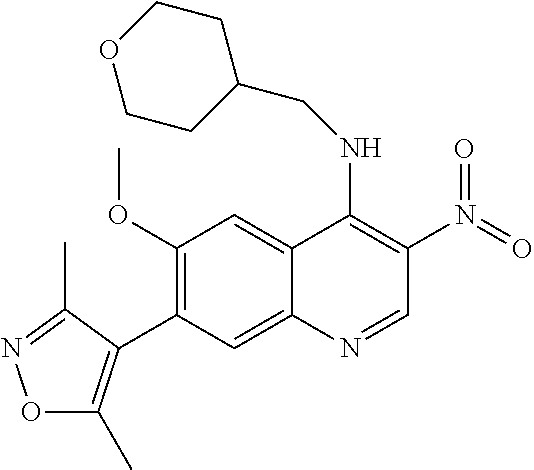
C1(OC)=C(C2=C(C)ON=C2C)C=C2C(=C1)C(NCC1CCOCC1)=C(N(=O)=O)C=N2
